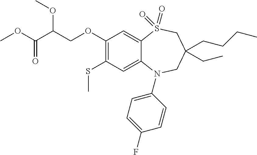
C1(OCC(C(OC)=O)OC)=C(SC)C=C2C(=C1)S(=O)(=O)CC(CC)(CCCC)CN2C1=CC=C(F)C=C1
